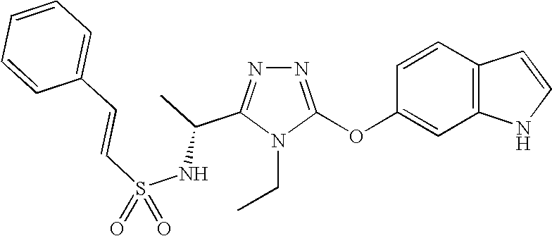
N1=C(OC2=CC3=C(C=C2)C=CN3)N(CC)C(C(NS(=O)(C=CC2=CC=CC=C2)=O)C)=N1
